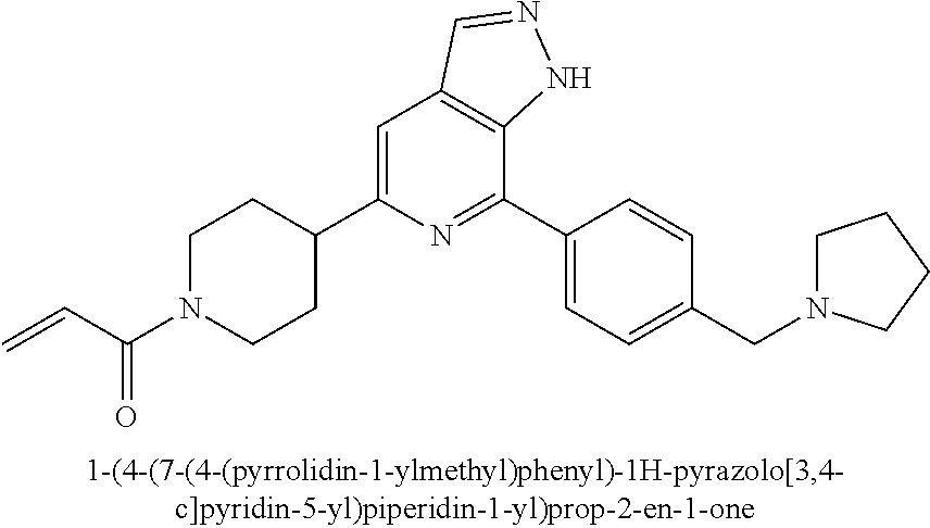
C1N(C(C=C)=O)CCC(C2=CC3=C(C(C4=CC=C(CN5CCCC5)C=C4)=N2)NN=C3)C1
